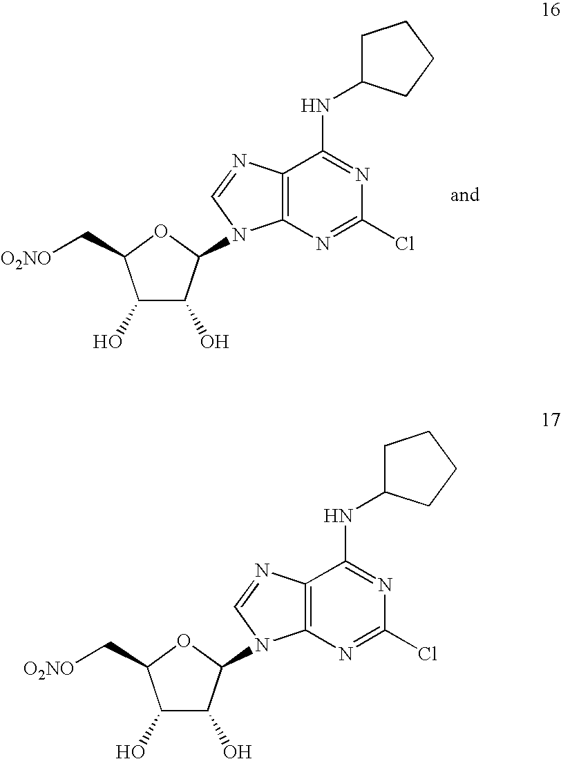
C1(O)C(O)C(N2C3=C(N=C2)C(NC2CCCC2)=NC(Cl)=N3)OC1C[O2NO].C1(O)C(O)C(N2C3=C(N=C2)C(NC2CCCC2)=NC(Cl)=N3)OC1C[O2NO]
